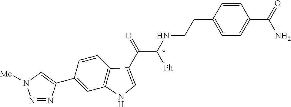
C1(C2=CN([Me])N=N2)=CC2=C(C=C1)C(C(=O)C(NCCC1=CC=C(C(=O)N)C=C1)[Ph])=CN2
